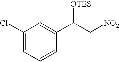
C1(Cl)=CC=CC(C(C[NO2])[OTES])=C1
